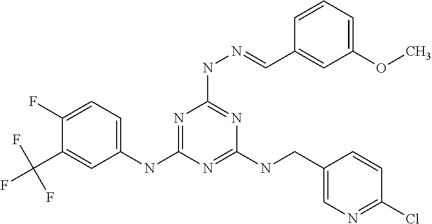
C1(NC2=NC(NN=CC3=CC(OC)=CC=C3)=NC(NCC3=CN=C(Cl)C=C3)=N2)=CC=C(F)C(C(F)(F)F)=C1
